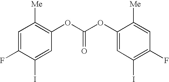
C1=C(F)C(I)=CC(OC(OC2=CC(I)=C(F)C=C2[Me])=O)=C1[Me]
